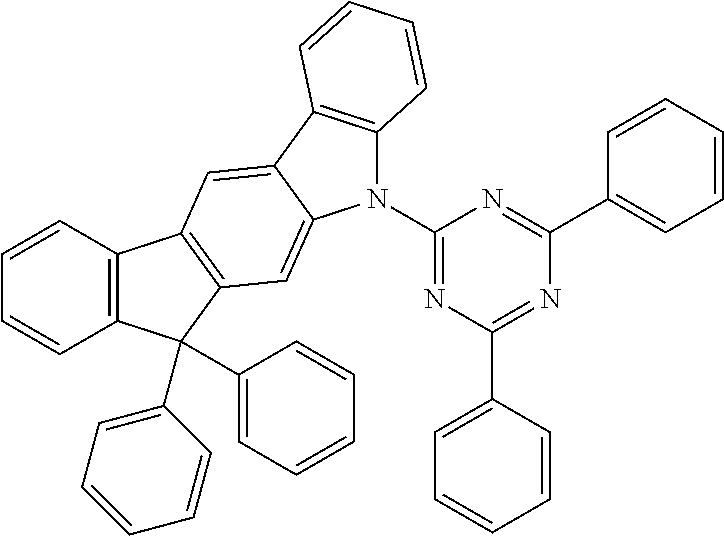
N1(C2=NC(C3=CC=CC=C3)=NC(C3=CC=CC=C3)=N2)C2=C(C3=CC4=C(C=C13)C(C1=CC=CC=C1)(C1=CC=CC=C1)C1=C4C=CC=C1)C=CC=C2
